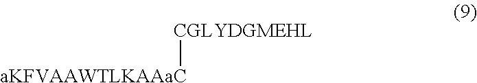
[CGLYDGMEHL][aKFVAAWTLKAAaC]
